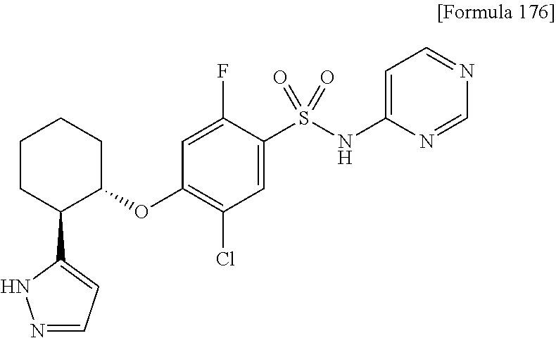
C1(S(NC2=CC=NC=N2)(=O)=O)=CC(Cl)=C(OC2CCCCC2C2=CC=NN2)C=C1F
